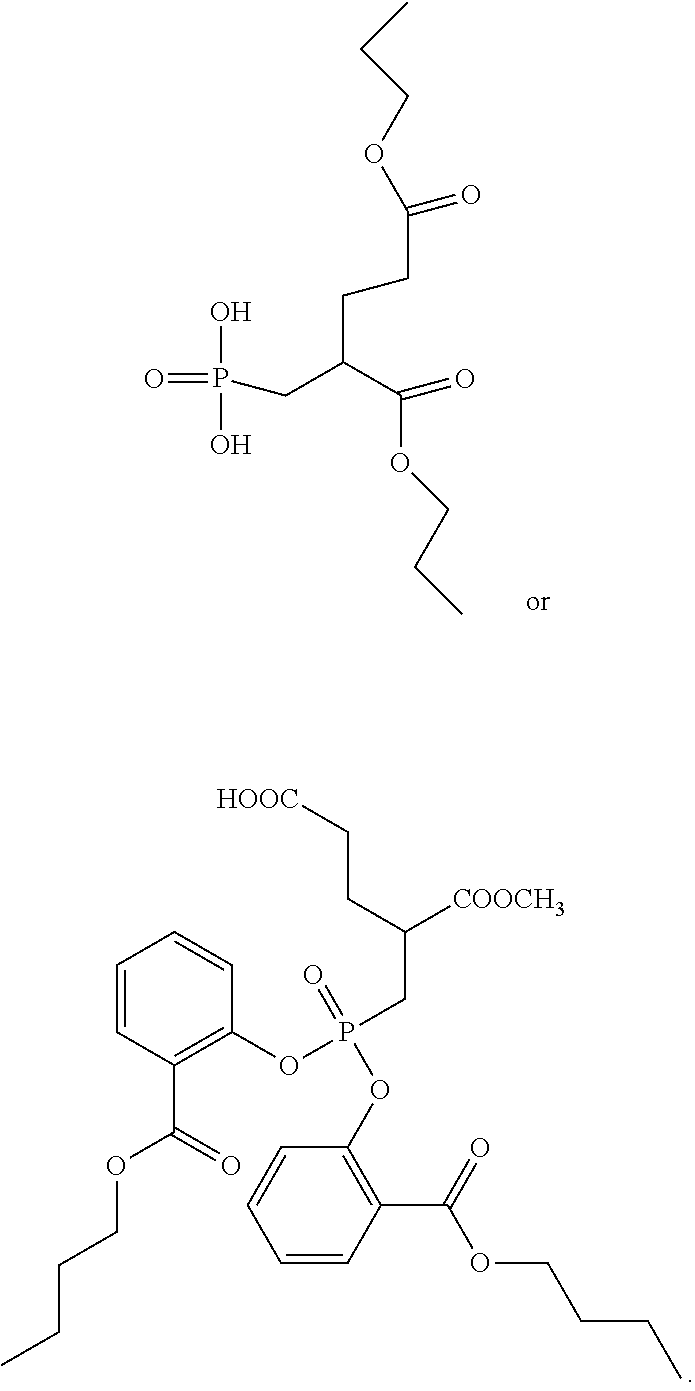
O=P(O)(O)CC(C(=O)OCCC)CCC(=O)OCCC.C1=CC(C(=O)OCCCC)=C(OP(CC([COOCH3])CC[HOOC])(=O)OC2=C(C(OCCCC)=O)C=CC=C2)C=C1
